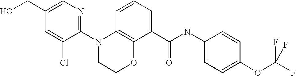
C1(N2CCOC3=C2C=CC=C3C(NC2=CC=C(OC(F)(F)F)C=C2)=O)=NC=C(CO)C=C1Cl
